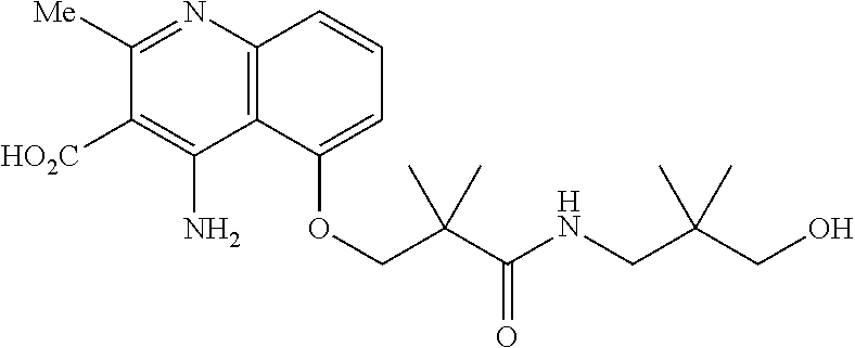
C12=C(C(OCC(C(NCC(CO)(C)C)=O)(C)C)=CC=C1)C(N)=C([HO2C])C([Me])=N2
